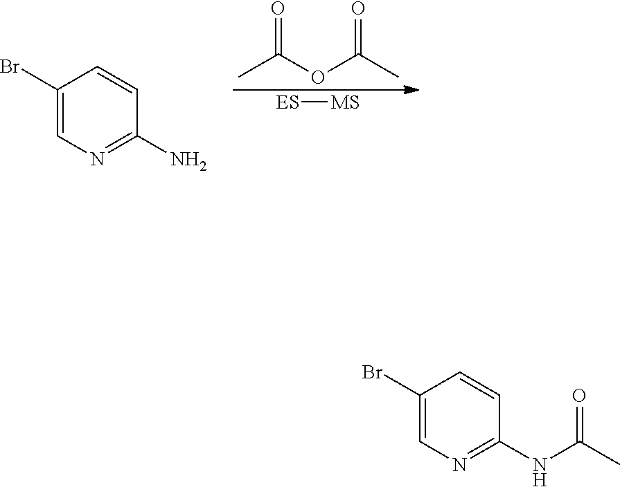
C1(Br)=CN=C(N)C=C1.O=C(OC(C)=O)C.[ES][MS].C1(Br)=CN=C(NC(C)=O)C=C1
